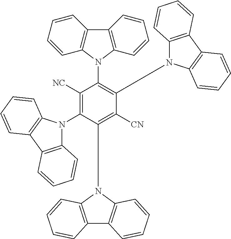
C1=CC2=C(C=C1)N(C1=C(N3C4=C(C5=C3C=CC=C5)C=CC=C4)C([CN])=C(N3C4=C(C5=C3C=CC=C5)C=CC=C4)C(N3C4=C(C5=C3C=CC=C5)C=CC=C4)=C1[NC])C1=C2C=CC=C1
